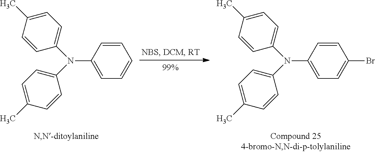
C1=CC(N(C2=CC=C(C)C=C2)C2=CC=C(C)C=C2)=CC=C1.C1=CC(N(C2=CC=C(C)C=C2)C2=CC=C(C)C=C2)=CC=C1Br
